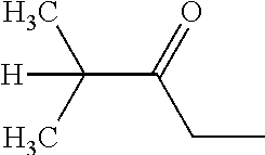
C(=O)(CC)C(C)([H])C
